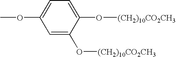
C1=C(O[(CH2)10CO2CH3])C(O[(CH2)10CO2CH3])=CC=C1OC
